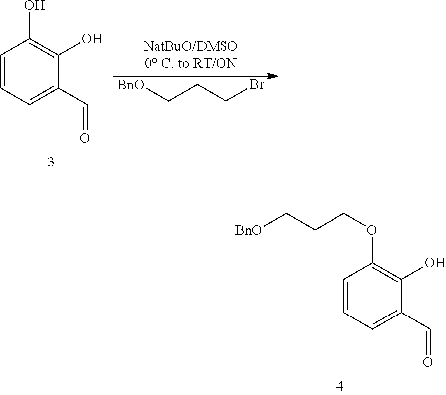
C1=CC=C(C=O)C(O)=C1OCCC[BnO].C1=CC=C(C=O)C(O)=C1O.[BnO]CCCBr
